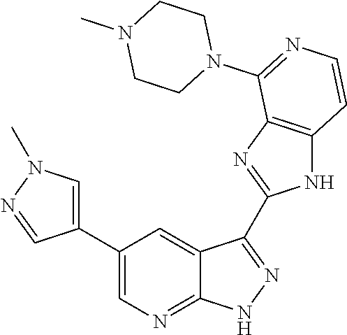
C1(C2=CN=C3C(=C2)C(C2=NC4=C(N2)C=CN=C4N2CCN(C)CC2)=N[N H]3)=CN(C)N=C1
